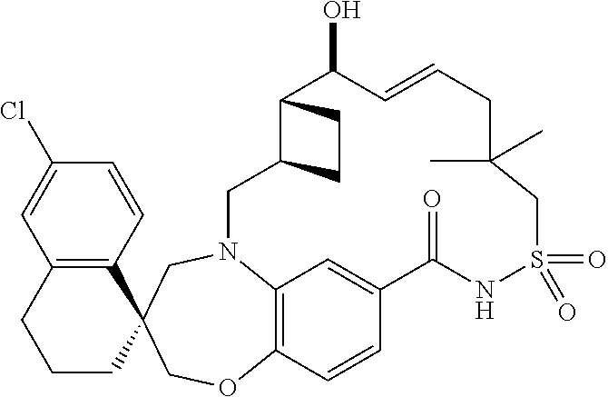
C12=C(C=CC(Cl)=C1)C1(CCC2)COC2=C3N(C1)CC1C(C(O)C=CCC(C)(C)CS(=O)(=O)NC(=O)C(=C3)C=C2)CC1
